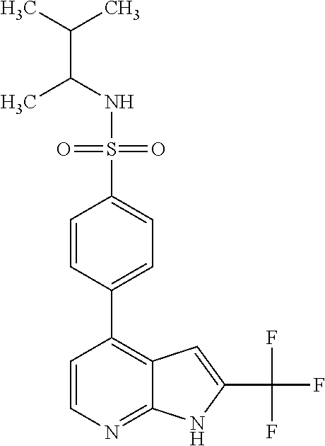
C(NS(=O)(=O)C1=CC=C(C2=C3C(=NC=C2)NC(C(F)(F)F)=C3)C=C1)(C)C(C)C
